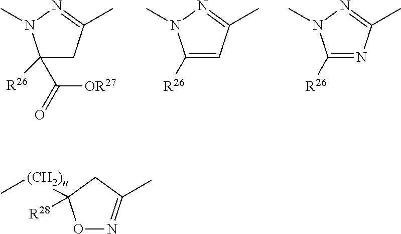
C1(C([OR27])=O)([R26])CC(C)=NN1C.C1([R26])=CC(C)=NN1C.C1([R26])=NC(C)=NN1C.O1N=C(C)CC1([R28])[(CH2)n]C
